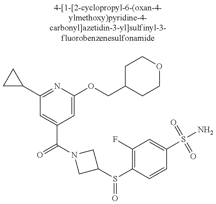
C1C(C2=NC(OCC3CCOCC3)=CC(C(=O)N3CC(S(C4=C(F)C=C(S(N)(=O)=O)C=C4)=O)C3)=C2)C1
